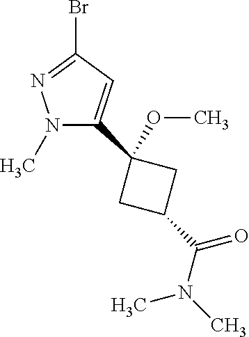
N1(C)C(C2(OC)CC(C(=O)N(C)C)C2)=CC(Br)=N1
